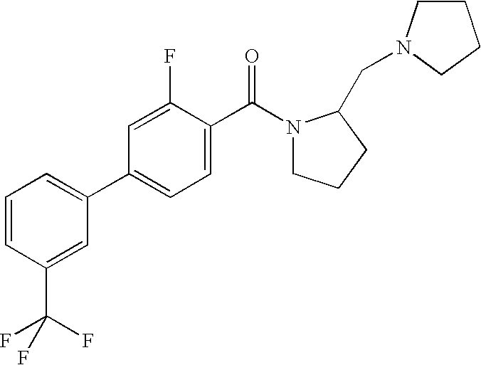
C1=CC=C(C2=CC=C(C(=O)N3CCCC3CN3CCCC3)C(F)=C2)C=C1C(F)(F)F
